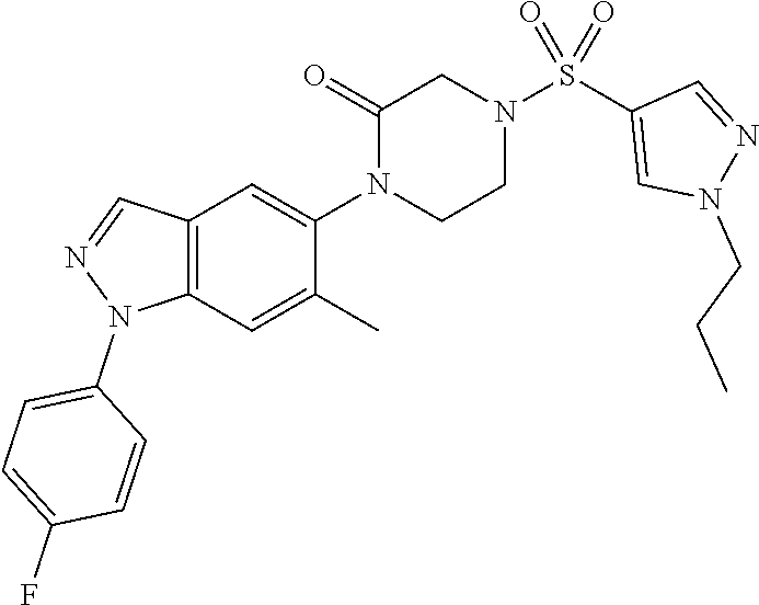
C12=C(C=C(C)C(N3CCN(S(C4=CN(CCC)N=C4)(=O)=O)CC3=O)=C1)N(C1=CC=C(F)C=C1)N=C2
